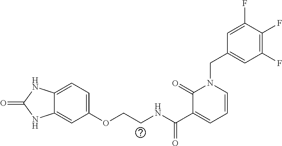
C12=CC=C(OCCNC(C3=CC=CN(CC4=CC(F)=C(F)C(F)=C4)C3=O)=O)C=C1NC(=O)N2
